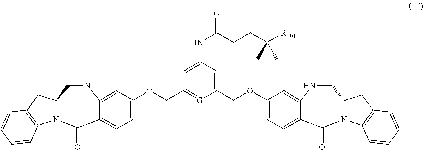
N1=CC2N(C(=O)C3=CC=C(OCC4=[G]C(COC5=CC=C6C(=O)N7C(CNC6=C5)CC5=C7C=CC=C5)=CC(NC(CCC([R101])(C)C)=O)=C4)C=C13)C1=C(C2)C=CC=C1
